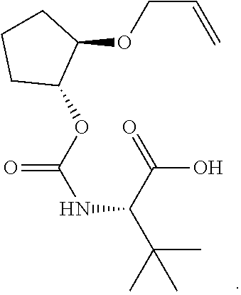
O(CC=C)C1C(OC(NC(C(C)(C)C)C(=O)O)=O)CCC1
